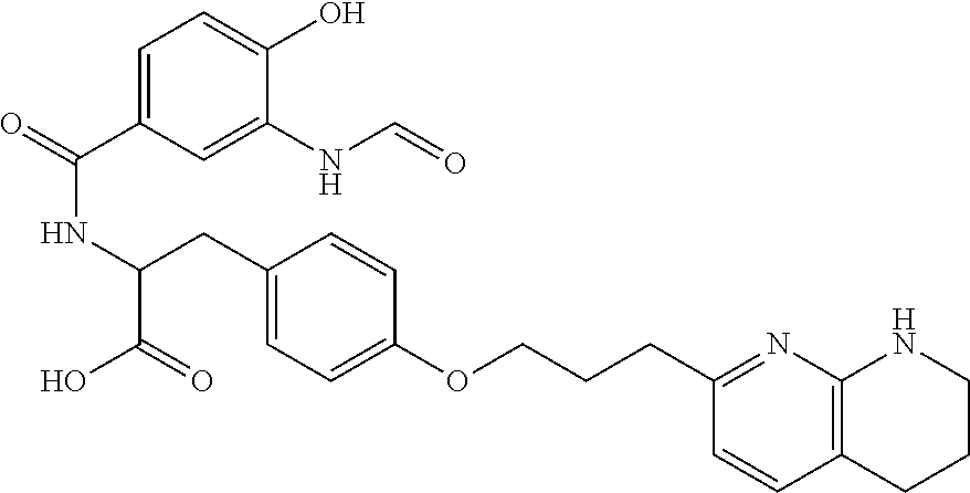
C(NC(C(=O)O)CC1=CC=C(OCCCC2=NC3=C(C=C2)CCCN3)C=C1)(=O)C1=CC=C(O)C(NC=O)=C1
